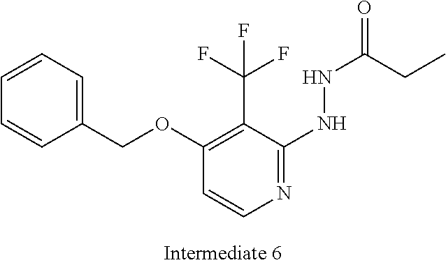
C1=CC=C(COC2=C(C(F)(F)F)C(NNC(=O)CC)=NC=C2)C=C1
